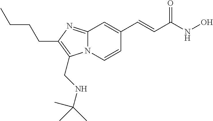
N12C(=NC(CCCC)=C1CNC(C)(C)C)C=C(C=CC(NO)=O)C=C2
